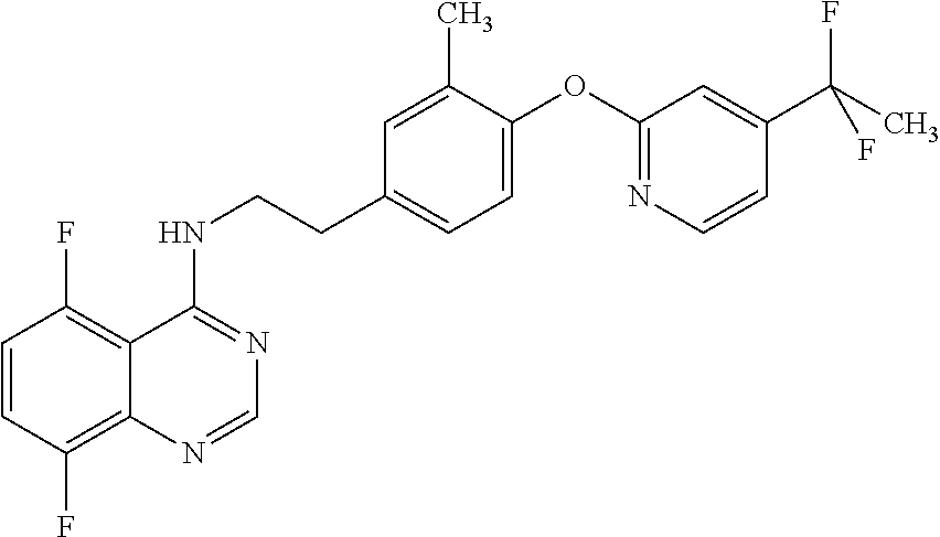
C1=CC(F)=C2C(=C1F)C(NCCC1=CC=C(OC3=NC=CC(C(F)(F)C)=C3)C(C)=C1)=NC=N2
